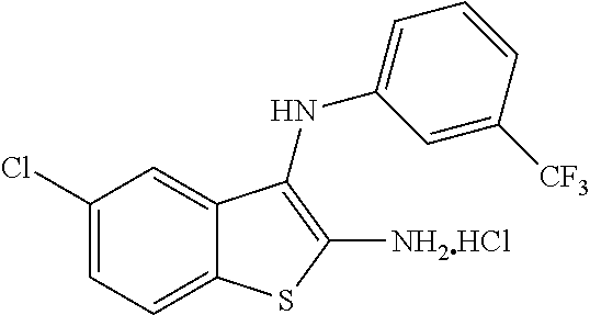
C12=CC=C(Cl)C=C1C(NC1=CC=CC([CF3])=C1)=C([NH2HCl])S2
